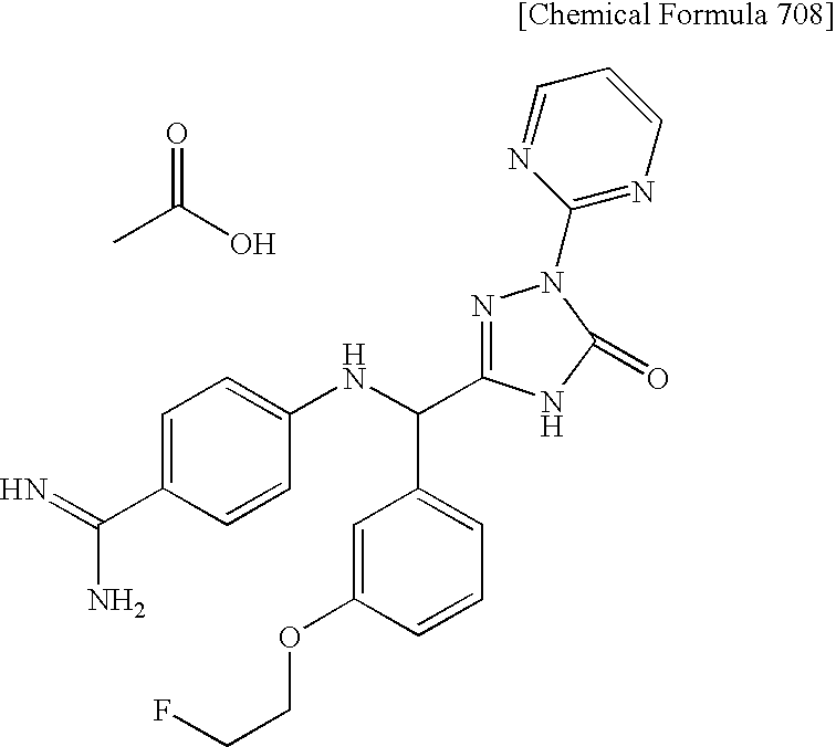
O=C(O)C.C1=C(OCCF)C=CC=C1C(NC1=CC=C(C(N)=N)C=C1)C1=NN(C2=NC=CC=N2)C(=O)N1
